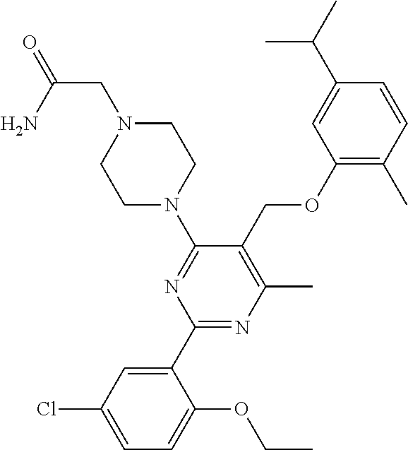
C1(OCC2=C(C)N=C(C3=CC(Cl)=CC=C3OCC)N=C2N2CCN(CC(=O)N)CC2)=C(C)C=CC(C(C)C)=C1
